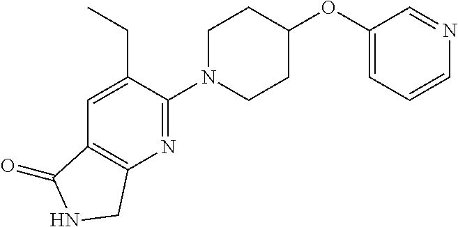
C1(OC2CCN(C3=NC4=C(C=C3CC)C(=O)NC4)CC2)=CC=CN=C1
